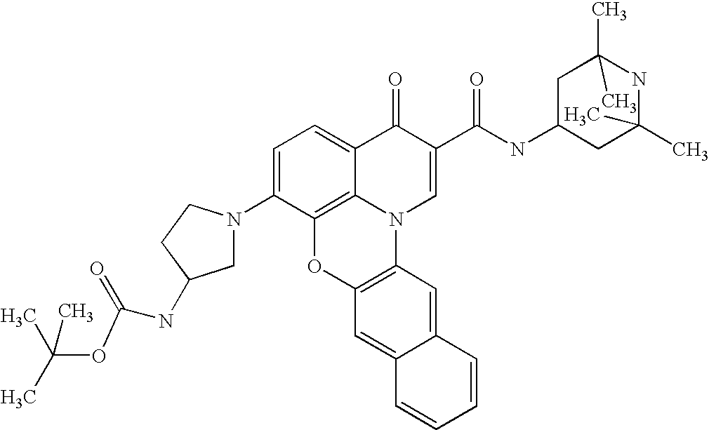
C1=C(N2CC(NC(=O)OC(C)(C)C)CC2)C2=C3C(=C1)C(=O)C(C(NC1CC(C)(C)NC(C)(C)C1)=O)=CN3C1=C(O2)C=C2C(=C1)C=CC=C2
